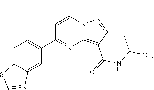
C12=C(C(=O)NC([CF3])C)C=NN1C(C)=CC(C1=CC=C3C(=C1)N=CS3)=N2
